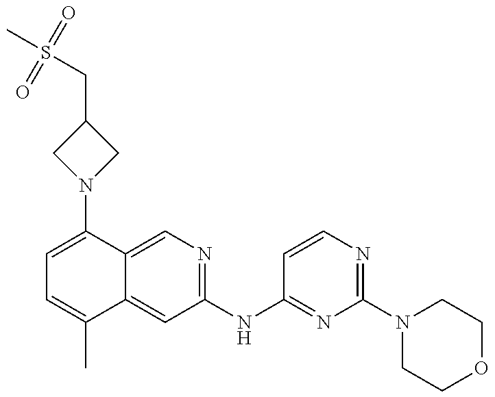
C1=C(N2CC(CS(C)(=O)=O)C2)C2=CN=C(NC3=NC(N4CCOCC4)=NC=C3)C=C2C(C)=C1
